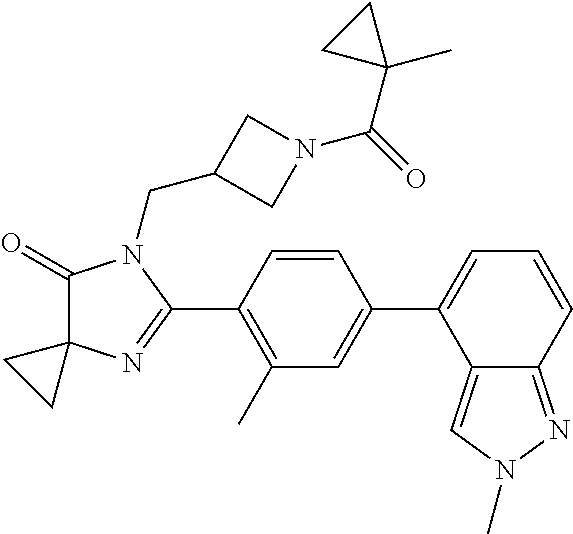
C1(=O)C2(N=C(C3=C(C)C=C(C4=CC=CC5=NN(C)C=C45)C=C3)N1CC1CN(C(=O)C3(C)CC3)C1)CC2
